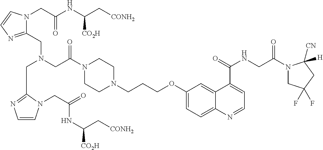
N(CC(N1CCN(CCCOC2=CC=C3C(=C2)C(C(=O)NCC(N2CC(F)(F)CC2([CN])[H])=O)=CC=N3)CC1)=O)(CC1=NC=CN1CC(=O)NC([CO2H])C[CONH2])CC1=NC=CN1CC(NC(C[CONH2])[CO2H])=O
